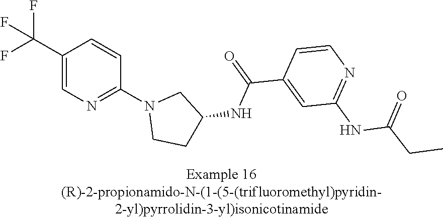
C1(C(F)(F)F)=CN=C(N2CCC(NC(C3=CC(NC(CC)=O)=NC=C3)=O)C2)C=C1
